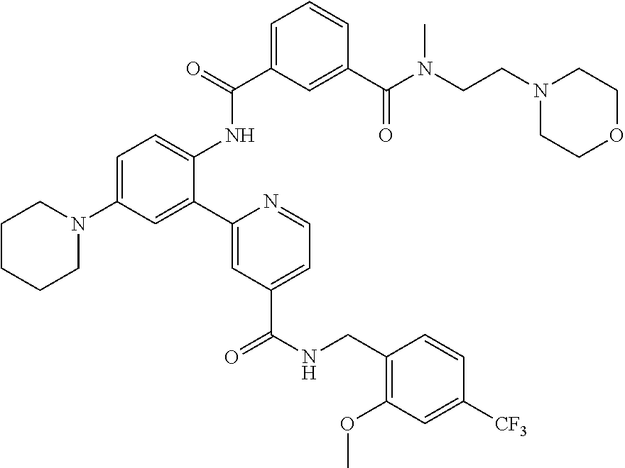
C1=C(N2CCCCC2)C=C(C2=CC(C(NCC3=C(OC)C=C([CF3])C=C3)=O)=CC=N2)C(NC(C2=CC=CC(C(N(CCN3CCOCC3)C)=O)=C2)=O)=C1
